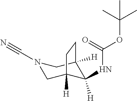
N1(C#N)CC2([H])C(NC(=O)OC(C)(C)C)([H])C([H])(C1)CC2
